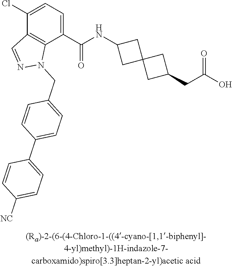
C1(Cl)=CC=C(C(NC2CC3(C2)CC(CC(O)=O)C3)=O)C2=C1C=NN2CC1=CC=C(C2=CC=C([NC])C=C2)C=C1
